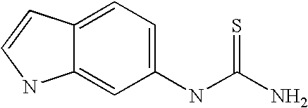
C1=C2C(=CC(NC(N)=S)=C1)NC=C2
